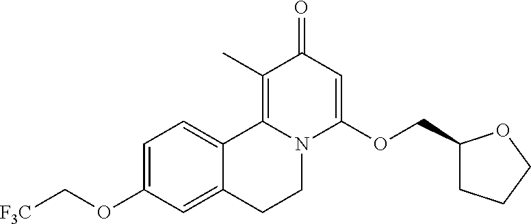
C1=C(OC[F3C])C=C2C(=C1)C1=C(C)C(=O)C=C(OCC3CCCO3)N1CC2
